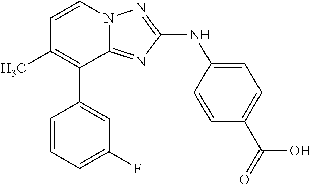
C1(C2=C(C)C=CN3C2=NC(NC2=CC=C(C(=O)O)C=C2)=N3)=CC(F)=CC=C1
